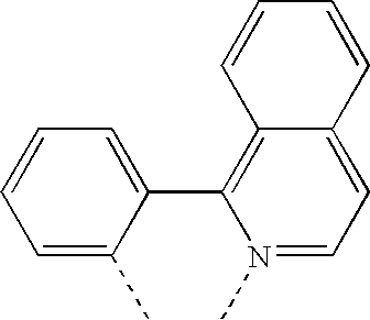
C12=C(C3=CC=CC=C3C)N(C)=CC=C1C=CC=C2
